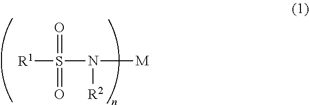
[R1]S(N([M])[R2])(=O)=O
